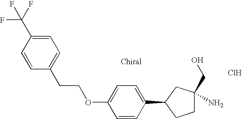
C1=CC(C2CCC(N)(CO)C2)=CC=C1OCCC1=CC=C(C(F)(F)F)C=C1.Cl
